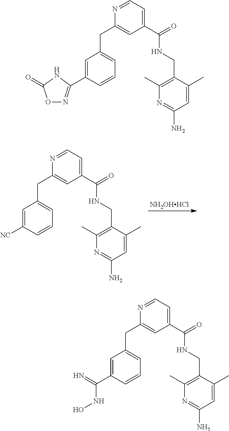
C1=CC([NC])=CC(CC2=CC(C(=O)NCC3=C(C)N=C(N)C=C3C)=CC=N2)=C1.[NH2OHHCl].C1=CC(C2=NOC(=O)N2)=CC(CC2=CC(C(=O)NCC3=C(C)N=C(N)C=C3C)=CC=N2)=C1.C1=CC(C(=N)NO)=CC(CC2=CC(C(=O)NCC3=C(C)N=C(N)C=C3C)=CC=N2)=C1
